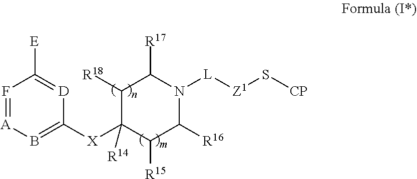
F1=[A]B=C([X]C2([R14])C([R18])C([R17])N([L][Z1]S[CP])C([R16])C2[R15])[D]=C1[E]
